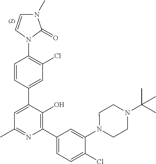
N1(C2=C(Cl)C=C(C3=CC(C)=NC(C4=CC=C(Cl)C(N5CCN(C(C)(C)C)CC5)=C4)=C3O)C=C2)C(=O)N(C)C=C1
